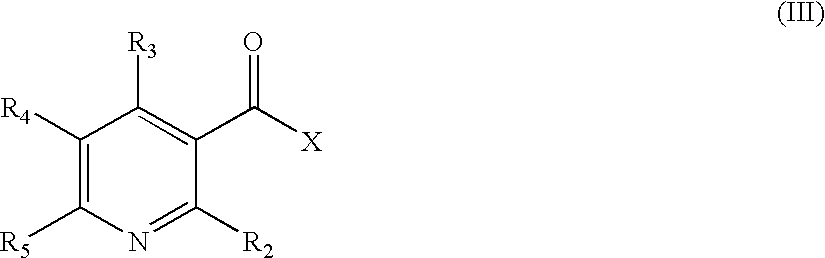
C1([R4])=C([R5])N=C([R2])C(C(=O)[X])=C1[R3]
